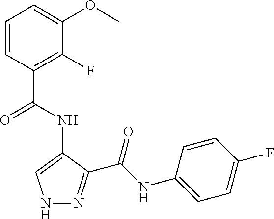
N1N=C(C(NC2=CC=C(F)C=C2)=O)C(NC(=O)C2=C(F)C(OC)=CC=C2)=C1
